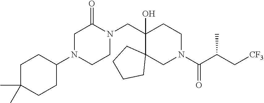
N1(C2CCC(C)(C)CC2)CC(=O)N(CC2(O)C3(CN(C(C(C[CF3])C)=O)CC2)CCCC3)CC1
